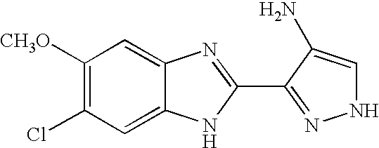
C1([CH3O])=C(Cl)C=C2C(=C1)N=C(C1=NNC=C1N)N2
